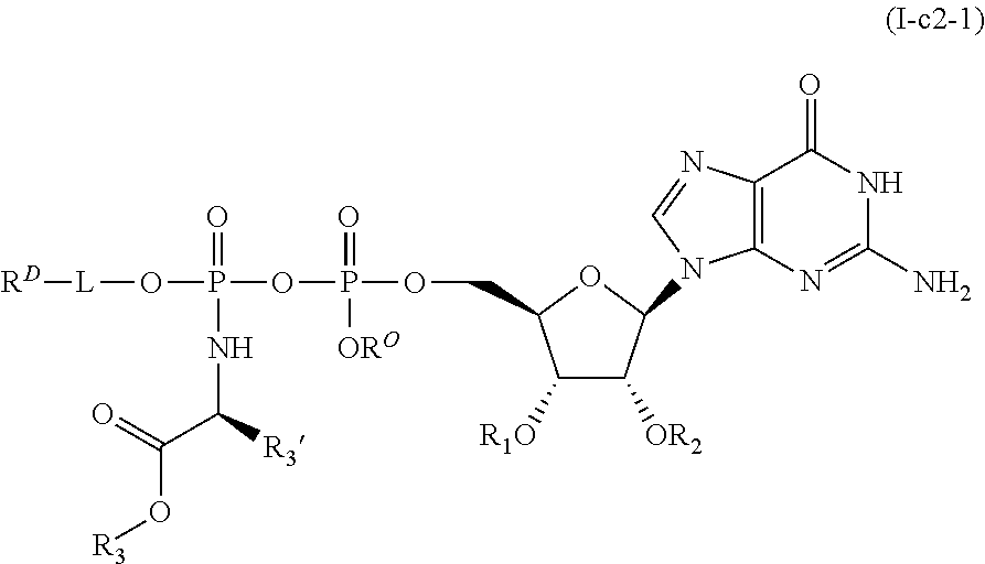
O(P(OCC1C([R1O])C([OR2])C(N2C3=C(N=C2)C(=O)NC(N)=N3)O1)(=O)[ORO])P(O[L][RD])(=O)NC(C(=O)O[R3])[R3]
